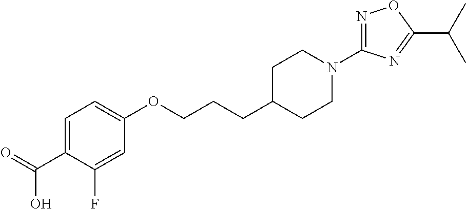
C1=C(C(=O)O)C(F)=CC(OCCCC2CCN(C3=NOC(C(C)C)=N3)CC2)=C1
